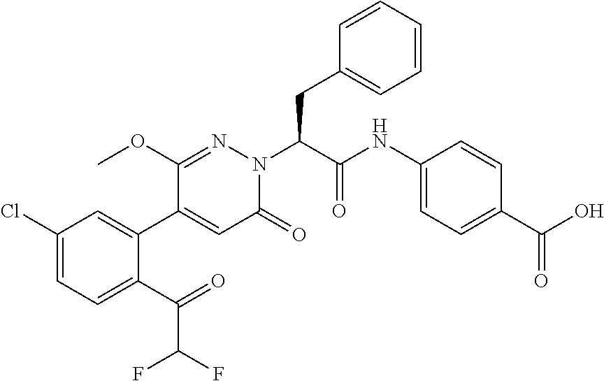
C1(Cl)=CC=C(C(=O)C(F)F)C(C2=CC(=O)N(C(C(NC3=CC=C(C(O)=O)C=C3)=O)CC3=CC=CC=C3)N=C2OC)=C1
